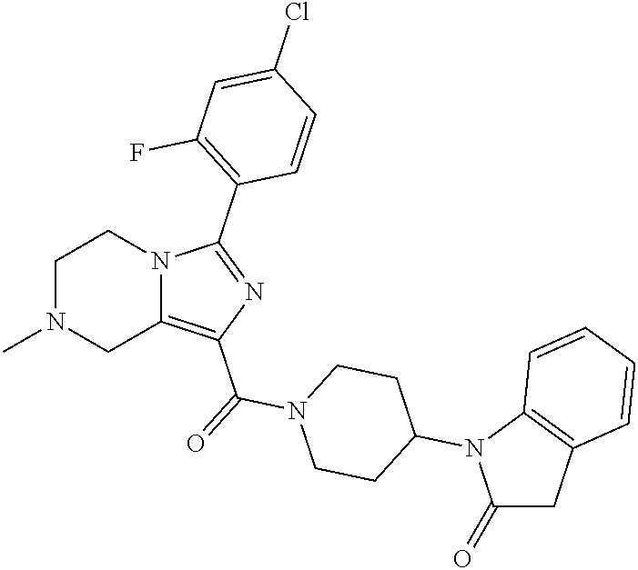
C1N(C)CC2=C(C(=O)N3CCC(N4C(=O)CC5=C4C=CC=C5)CC3)N=C(C3=C(F)C=C(Cl)C=C3)N2C1
